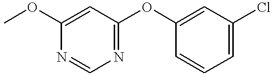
COC1=CC(OC2=CC(Cl)=CC=C2)=NC=N1
